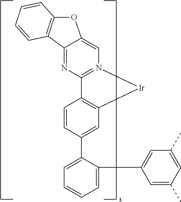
C1=C(C2=CC3=C(C=C2)C2=N(C=C4OC5=C(C4=N2)C=CC=C5)[Ir]3)C(C2=CC(C)=CC(C)=C2)=CC=C1
